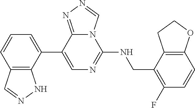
C1(C2=CC=CC3=C2NN=C3)=CN=C(NCC2=C(F)C=CC3=C2CCO3)N2C1=NN=C2
